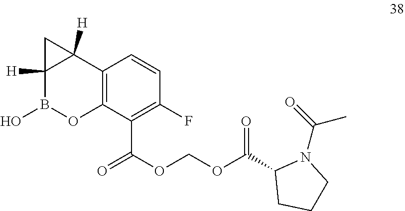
C12([H])B(O)OC3=C(C1([H])C2)C=CC(F)=C3C(=O)OCOC(C1CCCN1C(=O)C)=O
